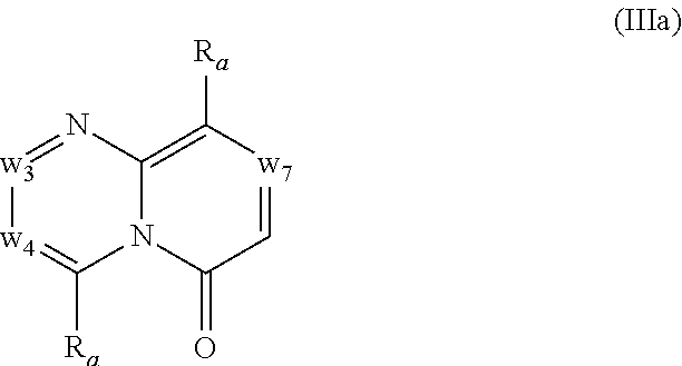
N12C(=C([Ra])[w7]=CC1=O)N=[w3][w4]=C2[Ra]
